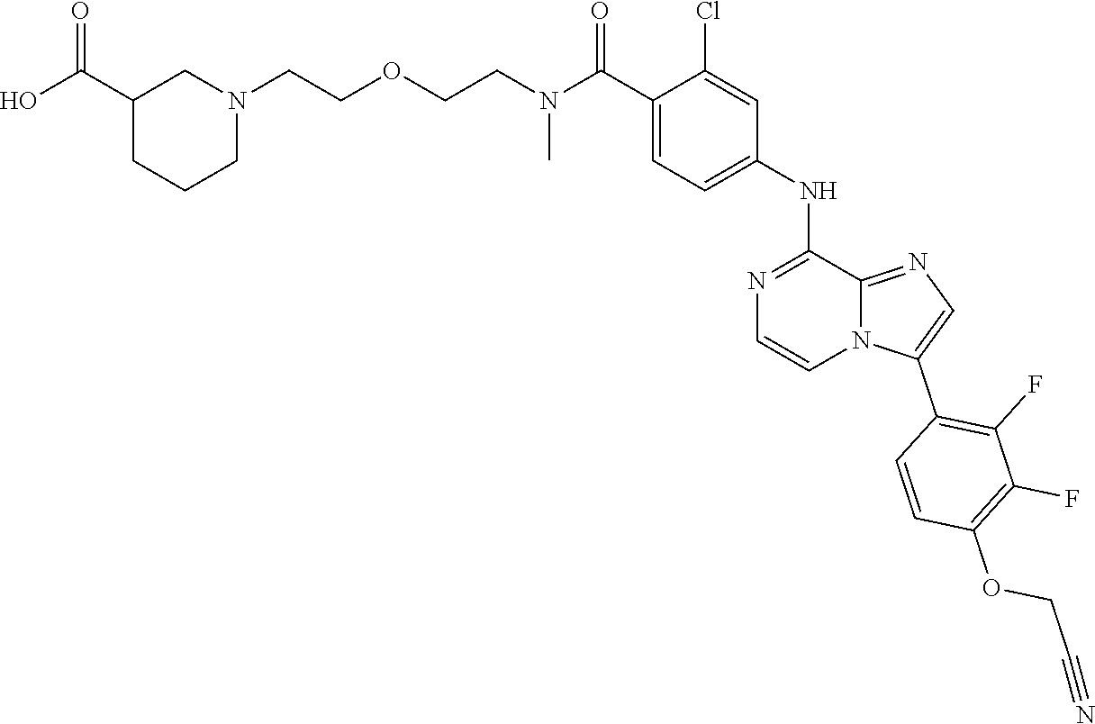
C1(C(N(CCOCCN2CC(C(O)=O)CCC2)C)=O)=CC=C(NC2=NC=CN3C2=NC=C3C2=C(F)C(F)=C(OCC#N)C=C2)C=C1Cl
